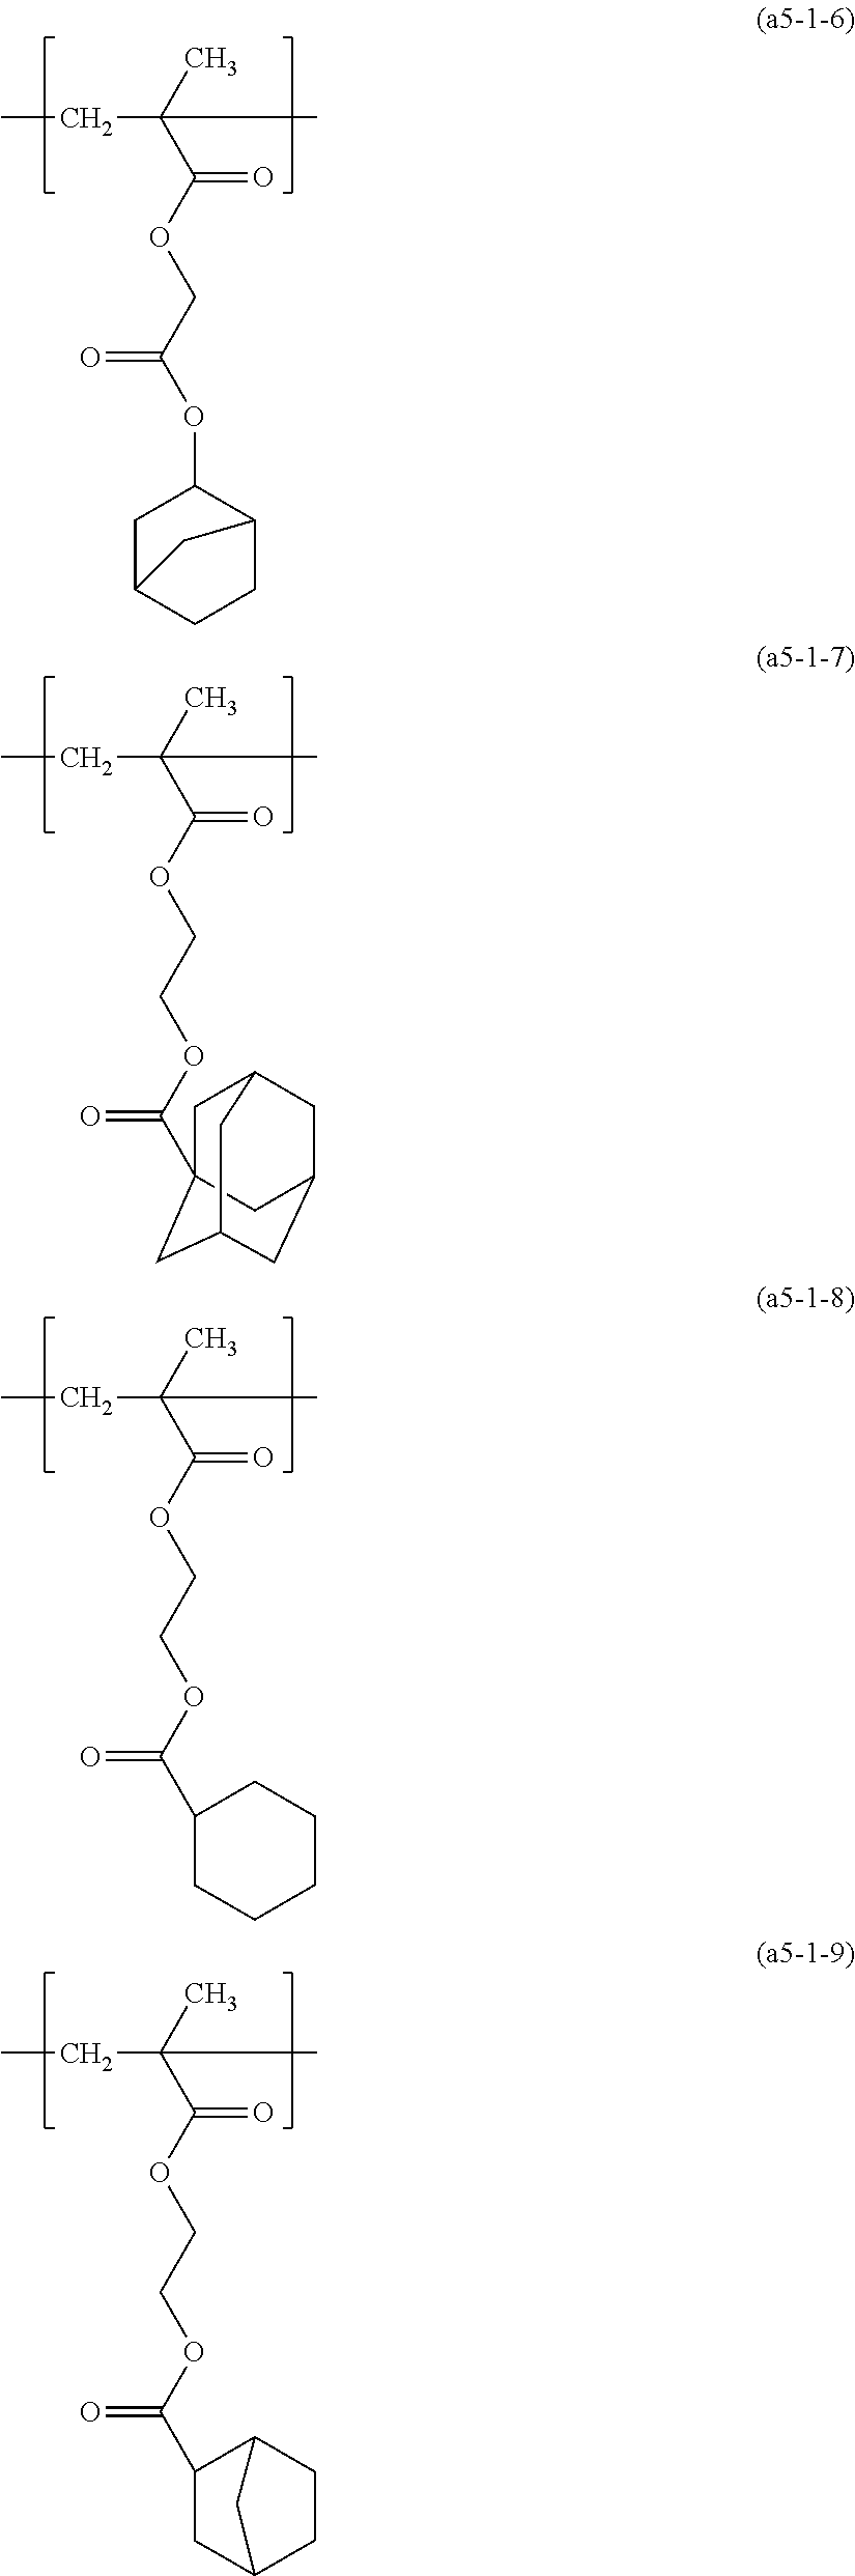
CCC(C)(C(=O)OCC(=O)OC1CC2CCC1C2)C.CCC(C)(C(=O)OCCOC(=O)C12CC3CC(CC(C1)C3)C2)C.CCC(C)(C(=O)OCCOC(=O)C1CCCCC1)C.CCC(C)(C(=O)OCCOC(=O)C1C2CCC(C1)C2)C
